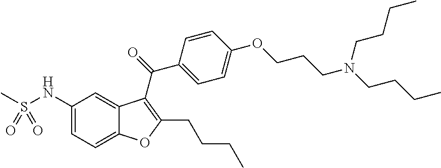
C1(NS(C)(=O)=O)=CC=C2C(=C1)C(C(C1=CC=C(OCCCN(CCCC)CCCC)C=C1)=O)=C(CCCC)O2
